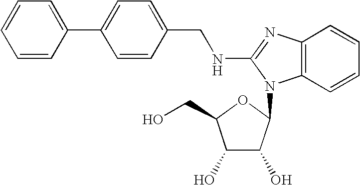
C1=C(C2=CC=C(CNC3=NC4=C(N3C3C(O)C(O)C(CO)O3)C=CC=C4)C=C2)C=CC=C1
